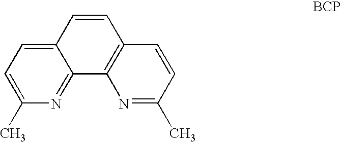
C1=CC2=CC=C(C)N=C2C2=C1C=CC(C)=N2
